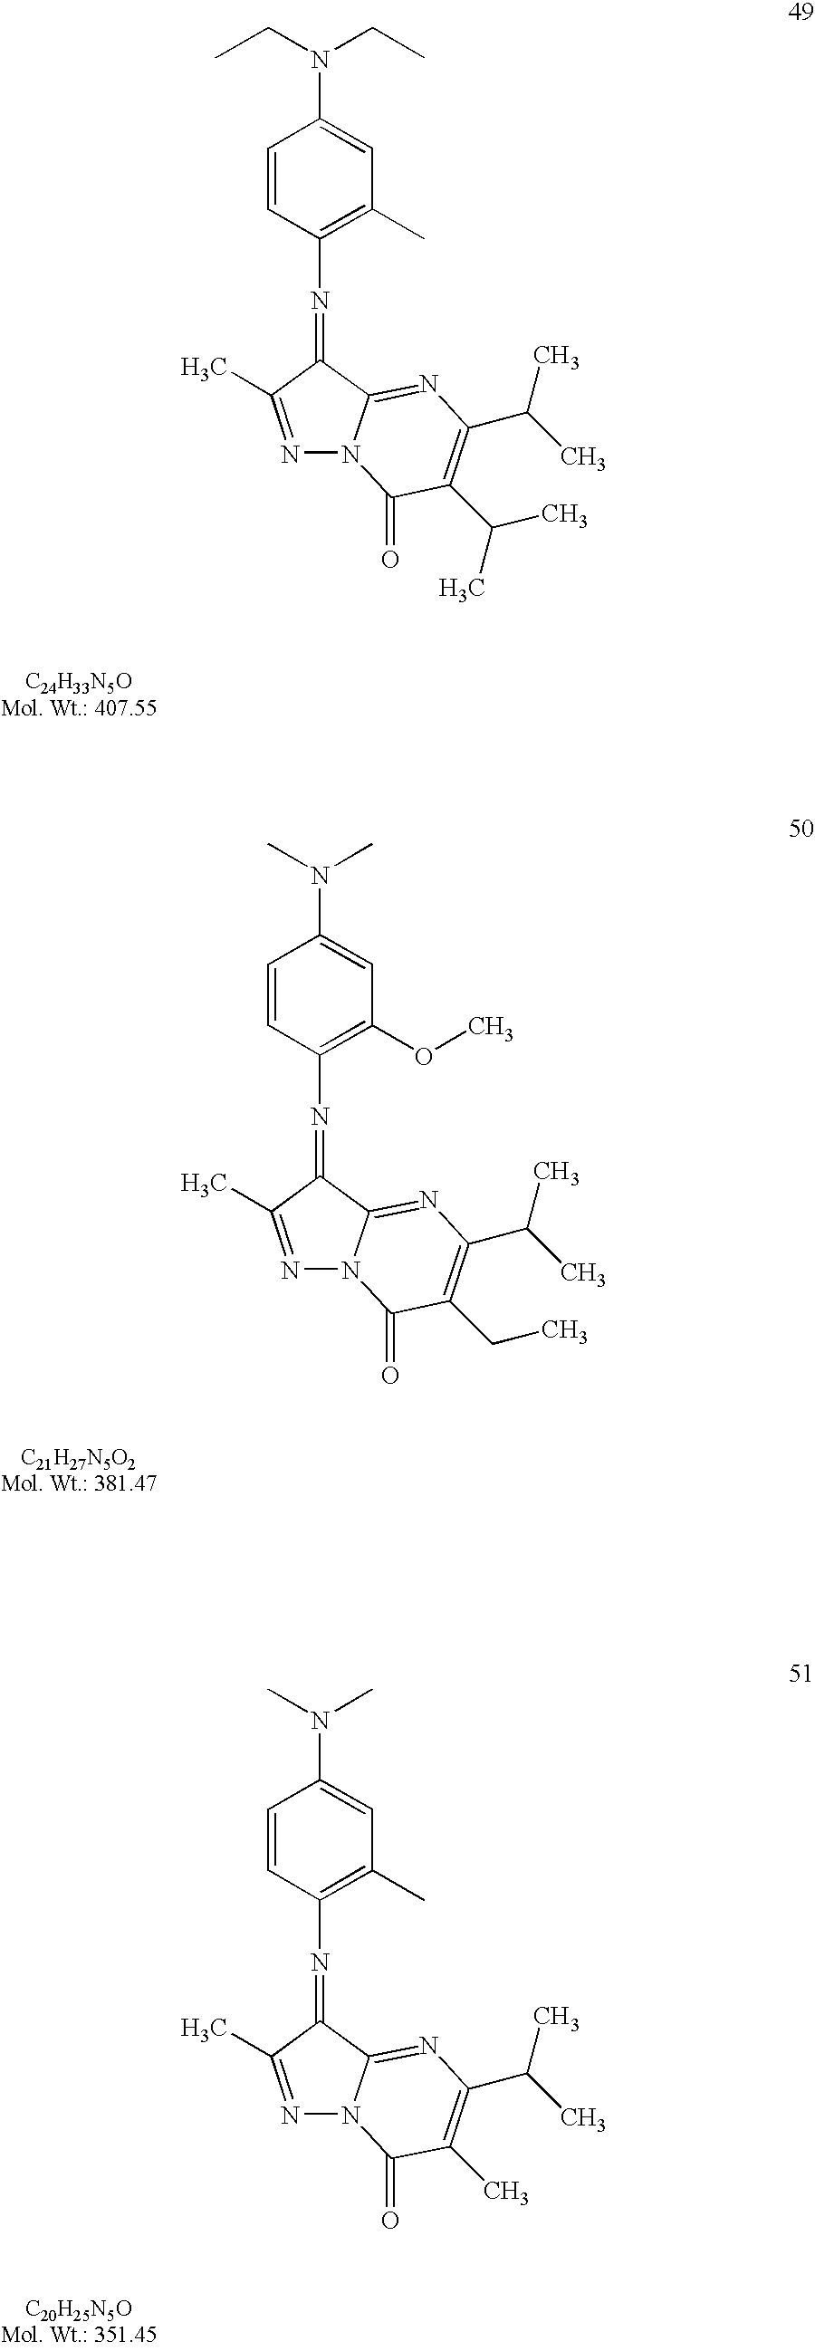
C1=CC(N=C2C3=NC(C(C)C)=C(CC)C(=O)N3N=C2C)=C(OC)C=C1N(C)C.C1=CC(N=C2C3=NC(C(C)C)=C(C)C(=O)N3N=C2C)=C(C)C=C1N(C)C.C1=CC(N=C2C3=NC(C(C)C)=C(C(C)C)C(=O)N3N=C2C)=C(C)C=C1N(CC)CC
